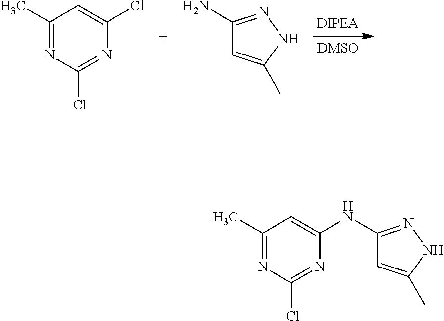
C1(C)=NC(Cl)=NC(Cl)=C1.C1(N)=NNC(C)=C1.C1(C)=NC(Cl)=NC(NC2=NNC(C)=C2)=C1
